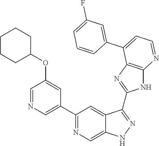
C1(C2=NC=C3C(=C2)C(C2=NC4=C(N2)N=CC=C4C2=CC(F)=CC=C2)=NN3)=CN=CC(OC2CCCCC2)=C1
